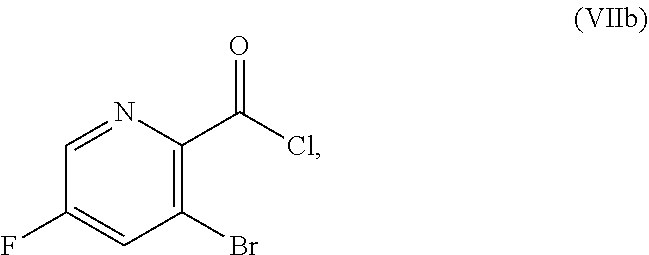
C1(Br)=C(C(Cl)=O)N=CC(F)=C1
